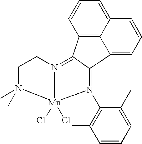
C12=C3C(=CC=C1)C=CC=C3C1=N(C3=C(C)C=CC=C3C)[Mn]3(Cl)(Cl)N(=C21)CCN3(C)C
